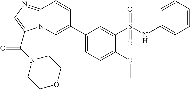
C1(C2=CN3C(=NC=C3C(N3CCOCC3)=O)C=C2)=CC=C(OC)C(S(NC2=CC=CC=C2)(=O)=O)=C1
